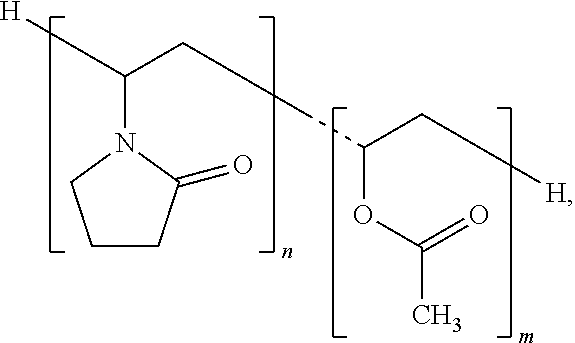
[H]C(CCC(OC(C)=O)C[H])N1CCCC1=O
